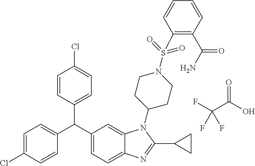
C1=C(Cl)C=CC(C(C2=CC=C3C(=C2)N(C2CCN(S(=O)(=O)C4=C(C(N)=O)C=CC=C4)CC2)C(C2CC2)=N3)C2=CC=C(Cl)C=C2)=C1.C(C(O)=O)(F)(F)F
